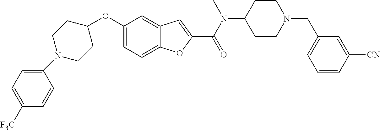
C1=C2C(=CC(OC3CCN(C4=CC=C([F3C])C=C4)CC3)=C1)C=C(C(=O)N(C1CCN(CC3=CC=CC([CN])=C3)CC1)C)O2
